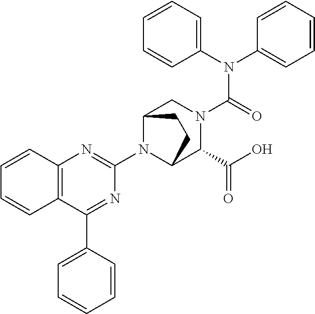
C1(N(C2=CC=CC=C2)C(=O)N2CC3N(C4=NC5=C(C(C6=CC=CC=C6)=N4)C=CC=C5)C(C2C(O)=O)CC3)=CC=CC=C1
